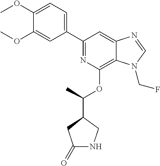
C1(C2=NC(OC(C3CC(=O)NC3)C)=C3C(=C2)N=CN3CF)=CC=C(OC)C(OC)=C1
